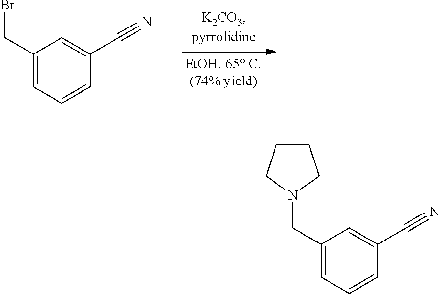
C1(C#N)=CC(CN2CCCC2)=CC=C1.C1(C#N)=CC(CBr)=CC=C1
